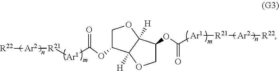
[Ar1](C(OC1COC2([H])C1([H])OCC2OC([Ar1][R21][Ar2][R22])=O)=O)[R21][Ar2][R22]
